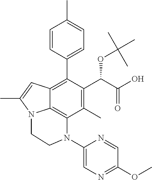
C1=CC(C2=C3C4=C(C(C)=C2C(C(O)=O)OC(C)(C)C)N(C2=CN=C(OC)C=N2)CCN4C(C)=C3)=CC=C1C
